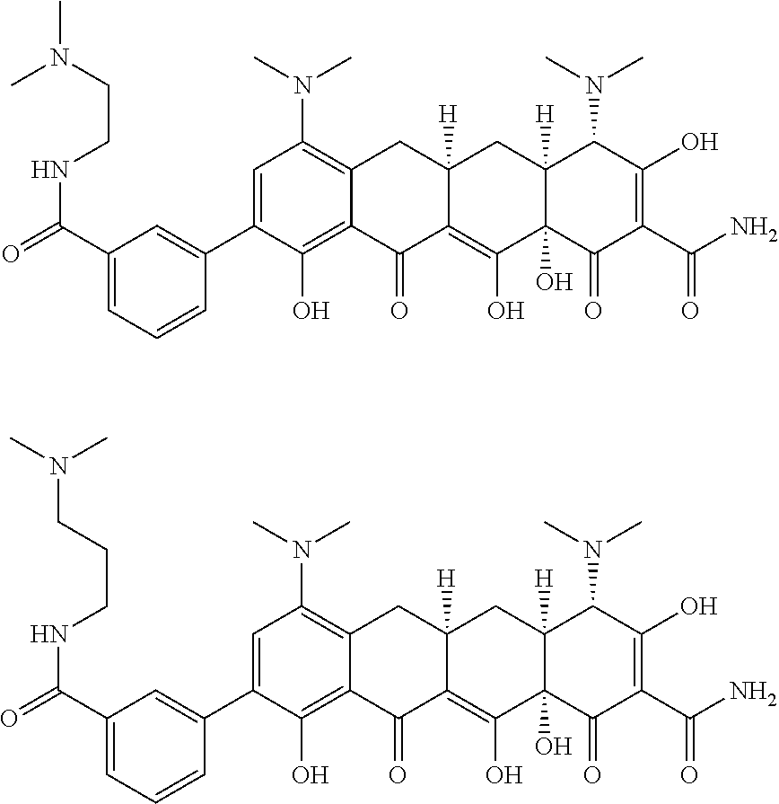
C1=C(C2=CC(C(NCCN(C)C)=O)=CC=C2)C(O)=C2C(=C1N(C)C)CC1([H])C(=C(O)C3(O)C([H])(C1)C(N(C)C)C(O)=C(C(N)=O)C3=O)C2=O.C1=C(C2=CC(C(NCCCN(C)C)=O)=CC=C2)C(O)=C2C(=C1N(C)C)CC1([H])C(=C(O)C3(O)C([H])(C1)C(N(C)C)C(O)=C(C(N)=O)C3=O)C2=O
